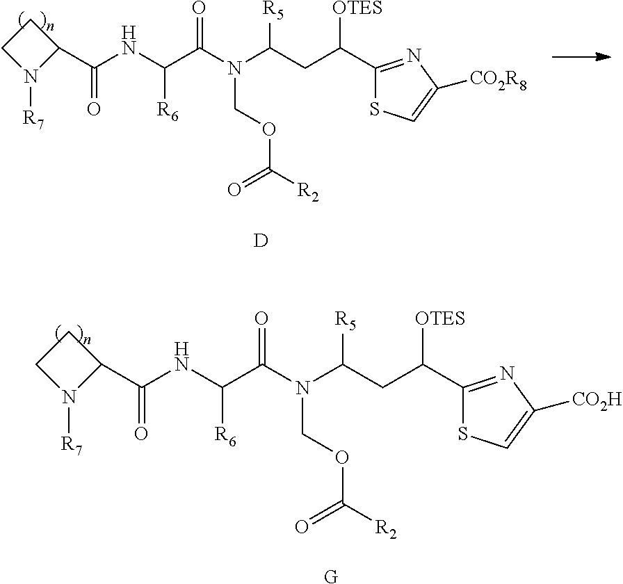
C1CN([R7])C1C(NC(C(N(C(CC(C1=NC([CO2H])=CS1)[OTES])[R5])COC([R2])=O)=O)[R6])=O.[G].C1CN([R7])C1C(NC(C(N(C(CC(C1=NC([CO2R8])=CS1)[OTES])[R5])COC([R2])=O)=O)[R6])=O.[D]
